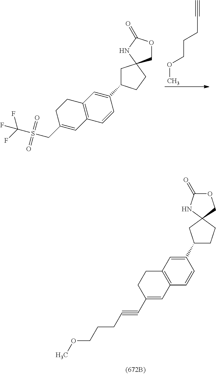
C#CCCCOC.C12=C(C=CC(C3CC4(CC3)COC(=O)N4)=C1)C=C(CS(=O)(=O)C(F)(F)F)CC2.C12=C(C=CC(C3CCC4(C3)COC(=O)N4)=C1)C=C(C#CCCCOC)CC2
